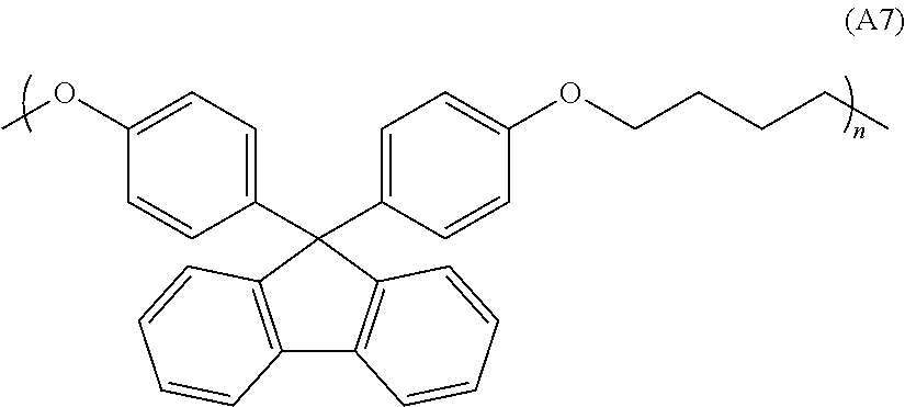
C1(OCCCCC)=CC=C(C2(C3=CC=C(OC)C=C3)C3=C(C4=C2C=CC=C4)C=CC=C3)C=C1
